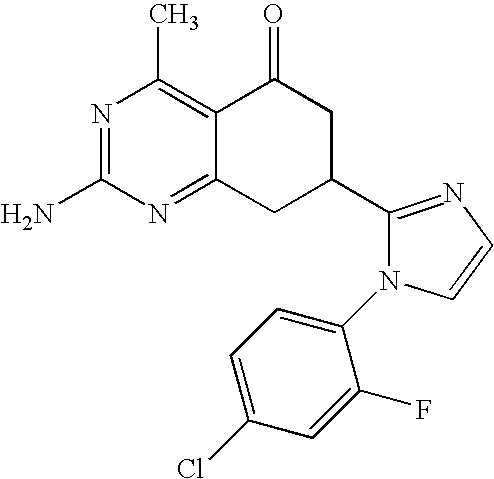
C1(C2CC(=O)C3=C(C)N=C(N)N=C3C2)=NC=CN1C1=CC=C(Cl)C=C1F
